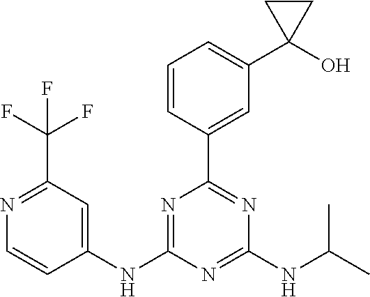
C1(NC2=CC(C(F)(F)F)=NC=C2)=NC(C2=CC(C3(O)CC3)=CC=C2)=NC(NC(C)C)=N1
